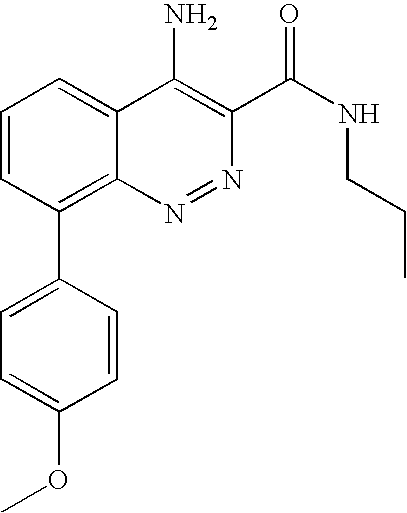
C1=CC(C2=C3C(=CC=C2)C(N)=C(C(NCCC)=O)N=N3)=CC=C1OC
